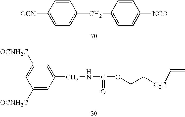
C1([OCN])=CC=C(CC2=CC=C([NCO])C=C2)C=C1.C1=C([OCNH2C])C=C(CNC(=O)OCC[O2C]C=C)C=C1[OCNH2C]
